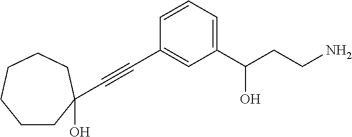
C1=CC(C#CC2(O)CCCCCC2)=CC(C(CCN)O)=C1
